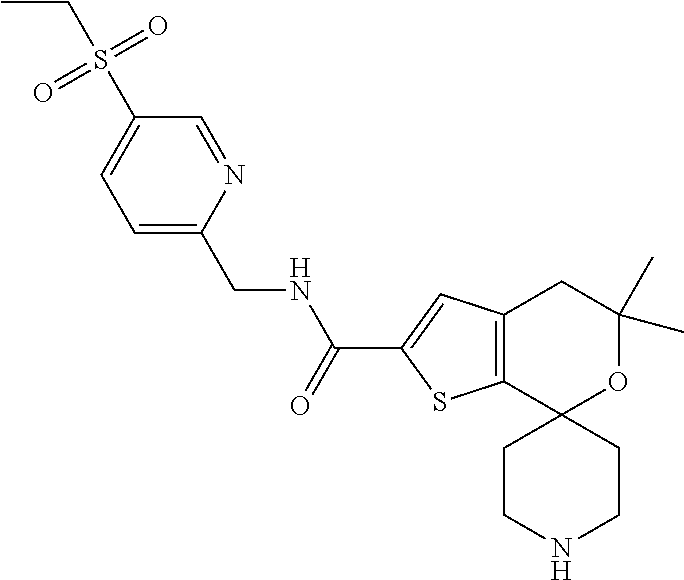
C1CNCCC12OC(C)(C)CC1=C2SC(C(=O)NCC2=CC=C(S(=O)(=O)CC)C=N2)=C1
